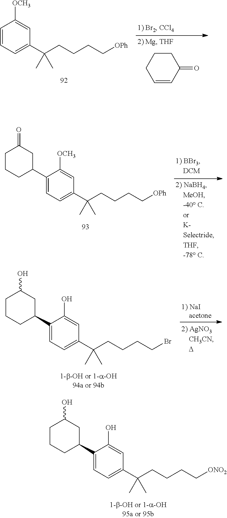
C1=CC(=O)CCC1.C1=CC=C(C(CCCC[OPh])(C)C)C=C1[OCH3].C1(C2CC(=O)CCC2)=CC=C(C(CCCC[OPh])(C)C)C=C1[OCH3].C1(C2CC(O)CCC2)=CC=C(C(CCCCBr)(C)C)C=C1O.C1(C2CC(O)CCC2)=CC=C(C(CCCC[ONO2])(C)C)C=C1O
